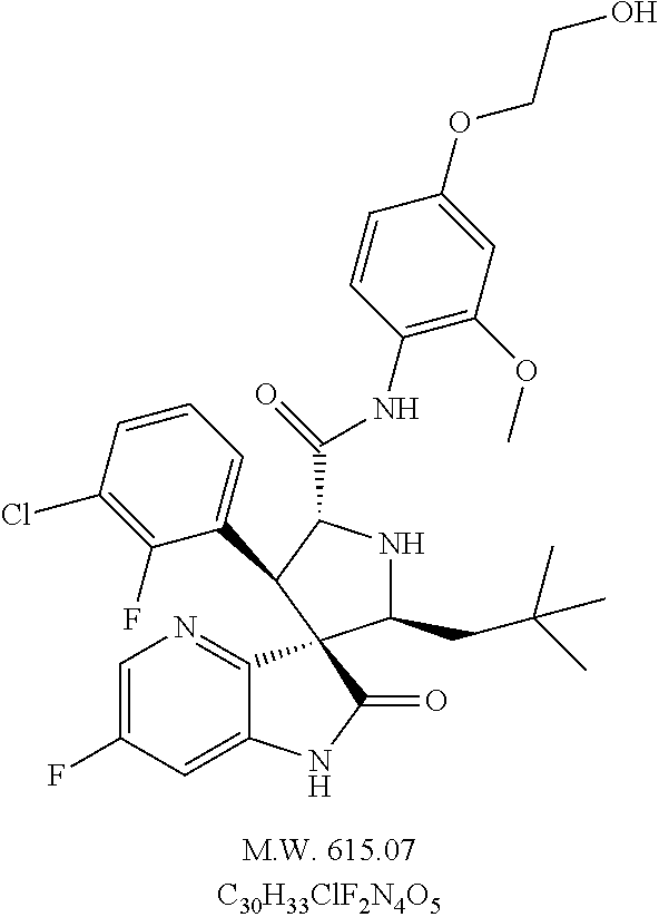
C1(CC(C)(C)C)NC(C(NC2=C(OC)C=C(OCCO)C=C2)=O)C(C2=CC=CC(Cl)=C2F)C12C1=NC=C(F)C=C1NC2=O
